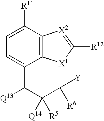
C1([R11])=CC=C(C([Q13])C(C([Y])[R6])([Q14])[R5])C2=C1[X2]=C([R12])[X1]2
